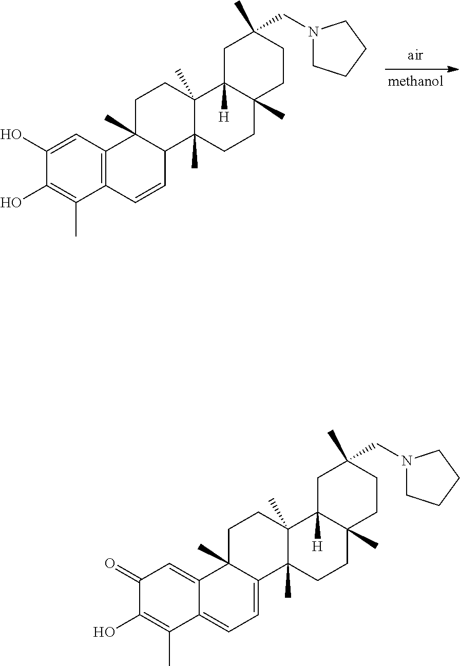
C1(O)=CC2=C(C(C)=C1O)C=CC1C2(C)CCC2(C)C1(C)CCC1(C)C2([H])CC(CN2CCCC2)(C)CC1.C1(=O)C(O)=C(C)C2=CC=C3C(C)(C2=C1)CCC1(C)C3(C)CCC2(C)C1([H])CC(CN1CCCC1)(C)CC2
